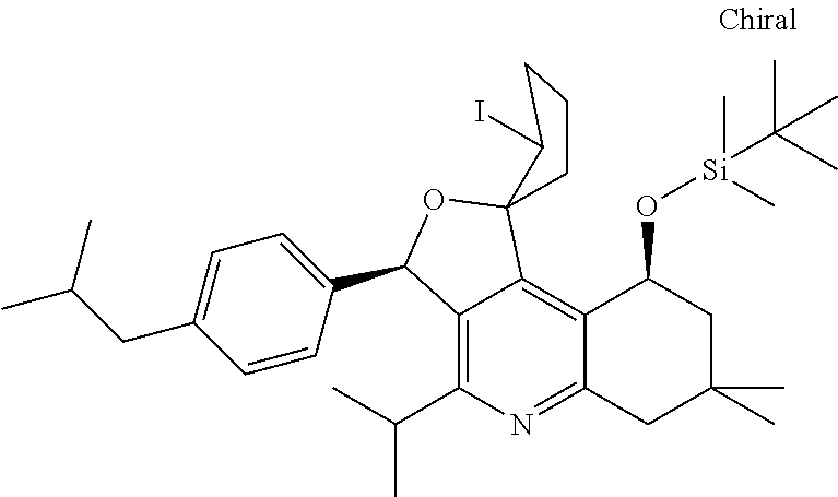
C12=C(C(C)C)N=C3C(=C1C1(OC2C2=CC=C(CC(C)C)C=C2)CCCC1I)C(O[Si](C)(C(C)(C)C)C)CC(C)(C)C3
